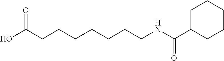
OC(CCCCCCCNC(C1CCCCC1)=O)=O
